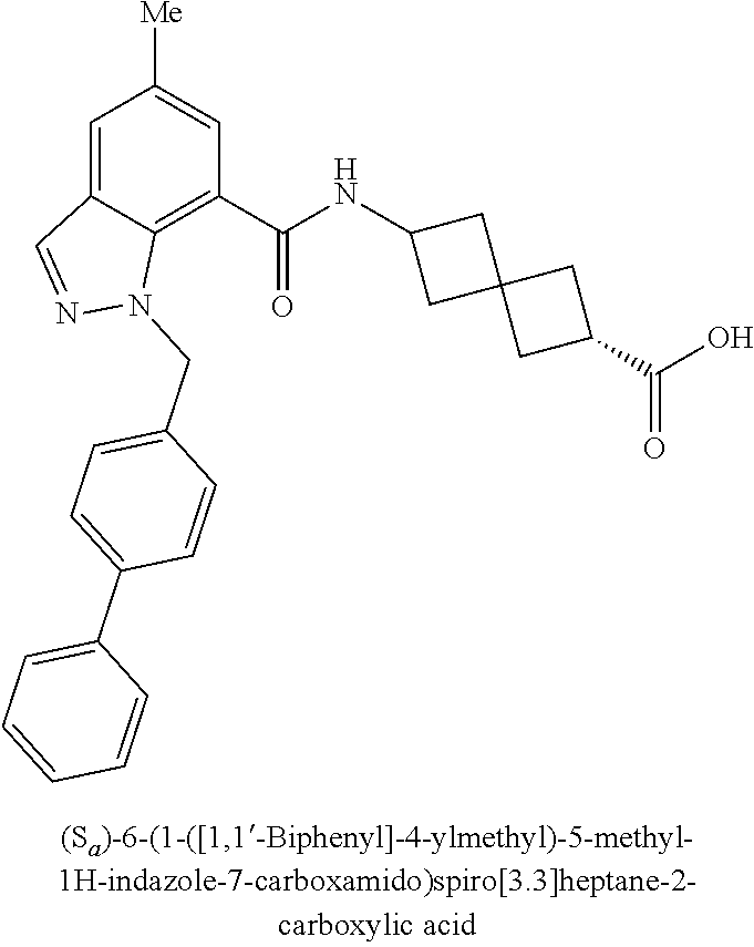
C1=C2C(=C(C(NC3CC4(C3)CC(C(O)=O)C4)=O)C=C1[Me])N(CC1=CC=C(C3=CC=CC=C3)C=C1)N=C2
